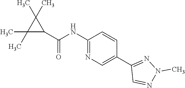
C1(C(=O)NC2=NC=C(C3=NN(C)N=C3)C=C2)C(C)(C)C1(C)C
